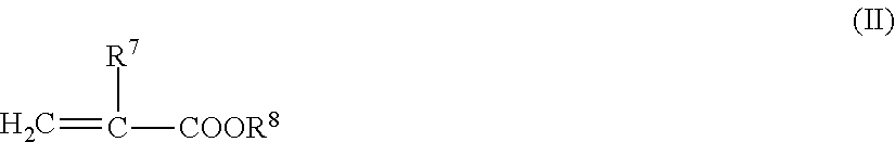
C=C([R7])[COOR8]
